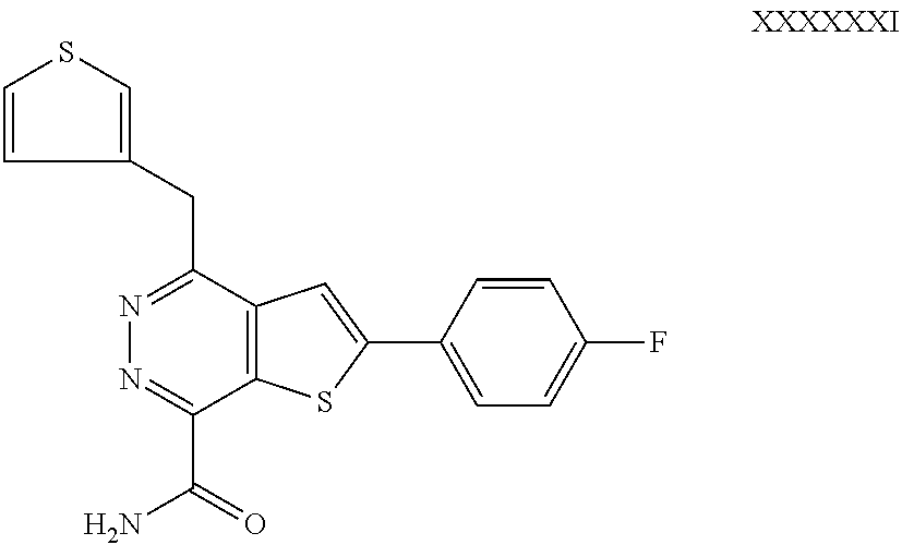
C1=CC(CC2=NN=C(C(=O)N)C3=C2C=C(C2=CC=C(F)C=C2)S3)=CS1
